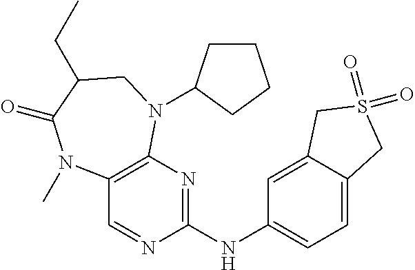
C12=C(N=C(NC3=CC=C4C(=C3)CS(=O)(=O)C4)N=C1)N(C1CCCC1)CC(CC)C(=O)N2C
